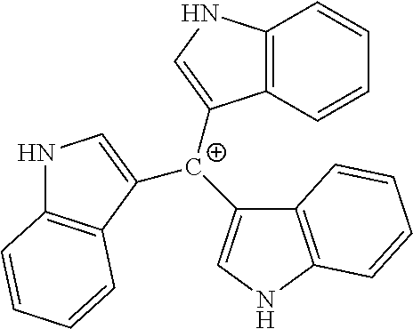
[C+](C1=CNC2=C1C=CC=C2)(C1=CNC2=C1C=CC=C2)C1=CNC2=C1C=CC=C2
